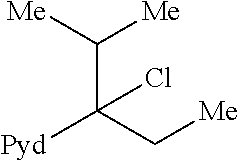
C(C(C[Me])([Pyd])Cl)([Me])[Me]
